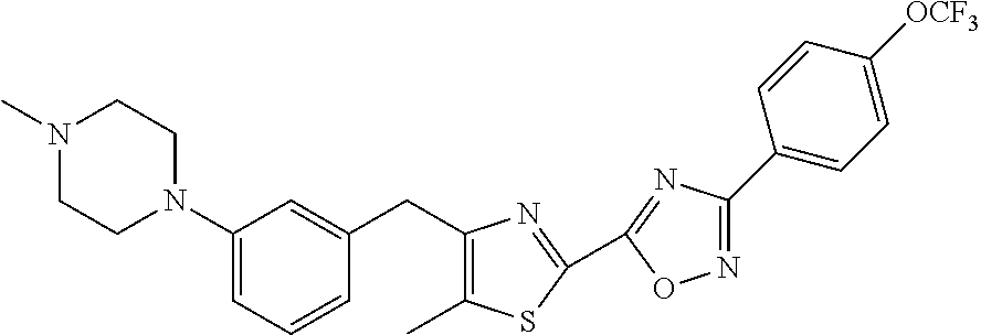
C1(N2CCN(C)CC2)=CC=CC(CC2=C(C)SC(C3=NC(C4=CC=C([OCF3])C=C4)=NO3)=N2)=C1
